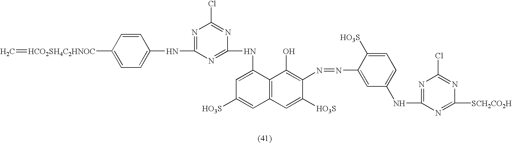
C1=CC([HCO2SH4C2HNOC]=C)=CC=C1NC1=NC(Cl)=NC(NC2=CC([HO3S])=CC3=C2C(O)=C(N=NC2=CC(NC4=NC(Cl)=NC([SCH2CO2H])=N4)=CC=C2[HO3S])C([HO3S])=C3)=N1
